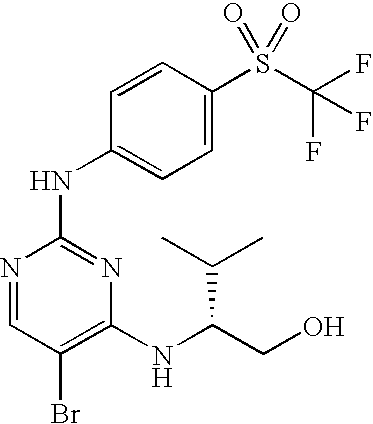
N1=CC(Br)=C(NC(CO)C(C)C)N=C1NC1=CC=C(S(C(F)(F)F)(=O)=O)C=C1
